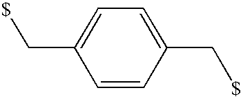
C1(C[$])=CC=C(C[$])C=C1
